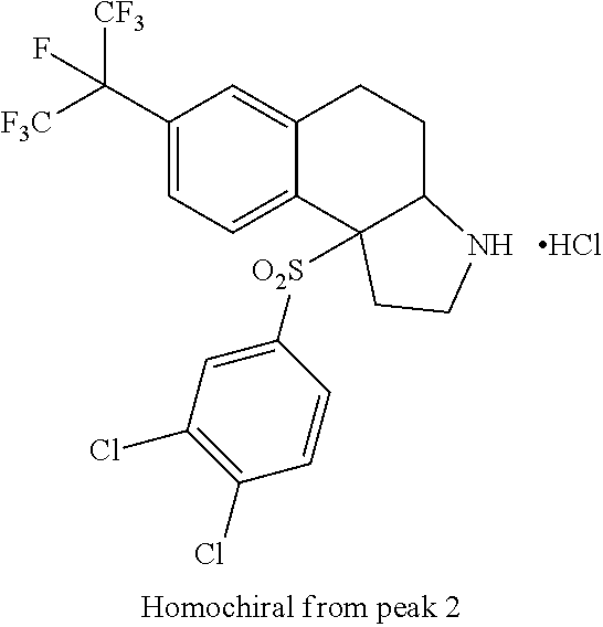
Cl.C1(C([F3C])([CF3])F)=CC=C2C(=C1)CCC1NCCC21[O2S]C1=CC(Cl)=C(Cl)C=C1
